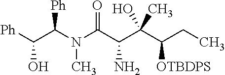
[Ph]C(C(N(C(C(C(O)(C)C([OTBDPS])CC)N)=O)C)[Ph])O
